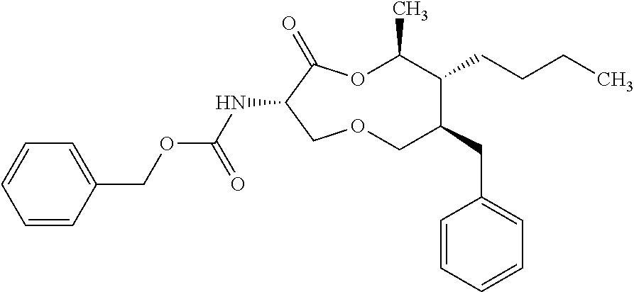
N(C1C(=O)OC(C)C(CCCC)C(CC2=CC=CC=C2)COC1)C(OCC1=CC=CC=C1)=O
